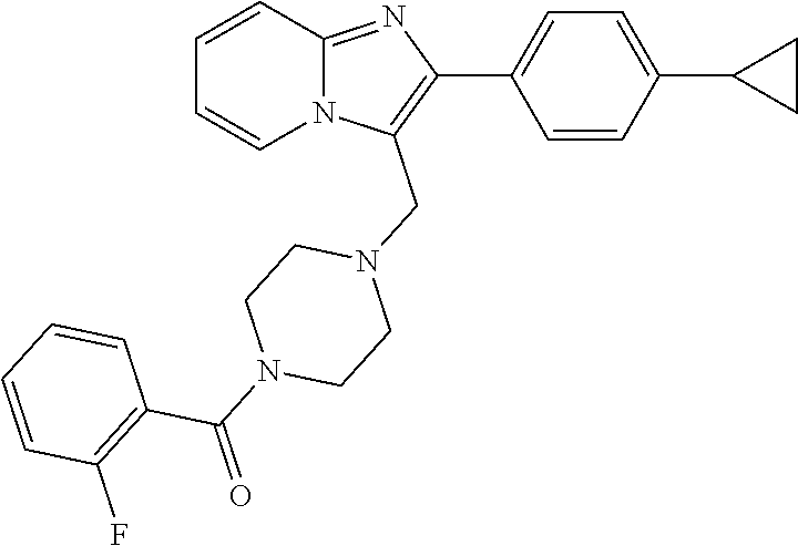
C1=CC2=NC(C3=CC=C(C4CC4)C=C3)=C(CN3CCN(C(=O)C4=C(F)C=CC=C4)CC3)N2C=C1
